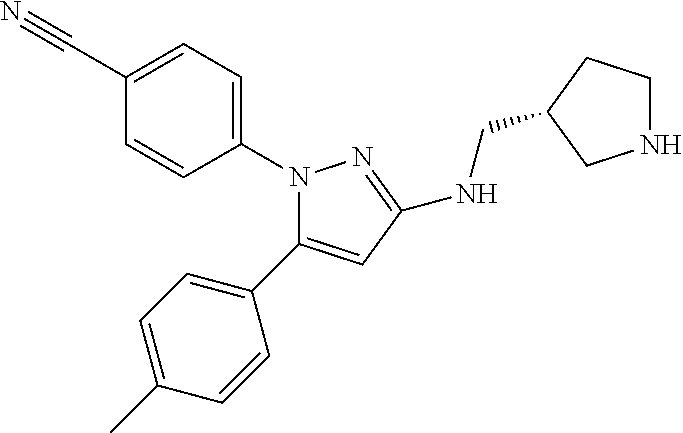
C1=C(C)C=CC(C2=CC(NCC3CNCC3)=NN2C2=CC=C(C#N)C=C2)=C1
